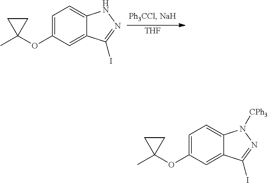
[THF].C1=C(OC2(C)CC2)C=C2C(=C1)NN=C2I.C1=C(OC2(C)CC2)C=C2C(=C1)N([CPh3])N=C2I
